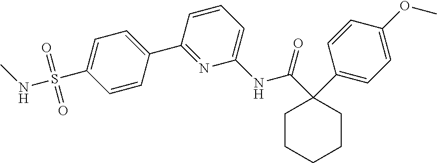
C1C(C2=CC=C(OC)C=C2)(C(=O)NC2=CC=CC(C3=CC=C(S(NC)(=O)=O)C=C3)=N2)CCCC1
